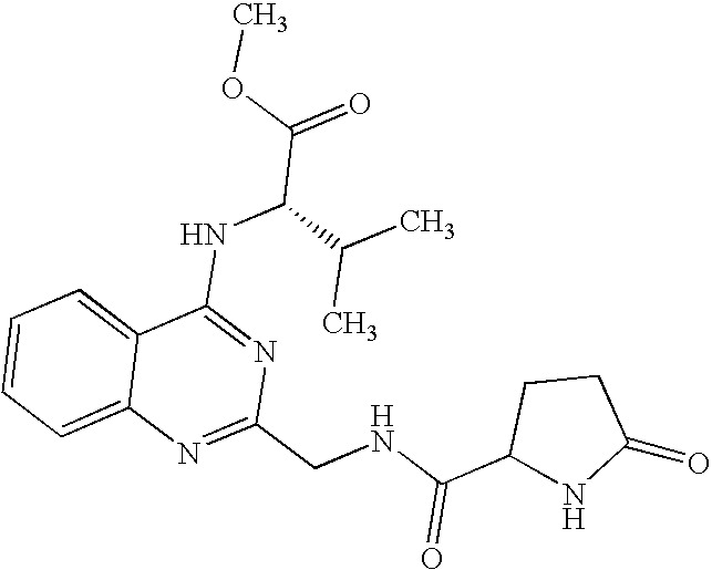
C12=CC=CC=C1N=C(CNC(C1NC(=O)CC1)=O)N=C2NC(C(=O)OC)C(C)C
